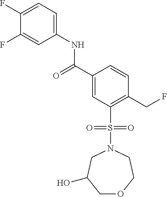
C1(F)=CC=C(NC(C2=CC(S(=O)(=O)N3CC(O)COCC3)=C(CF)C=C2)=O)C=C1F
